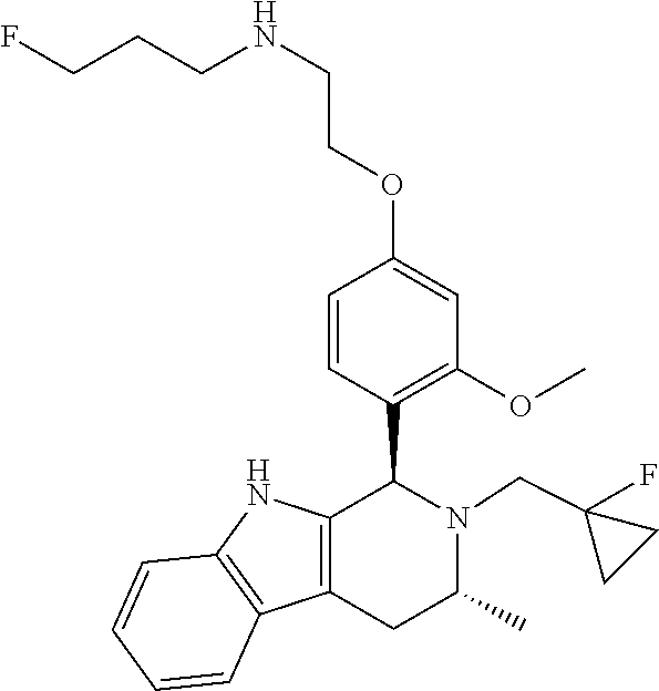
C12=C(NC3=C1CC(C)N(CC1(F)CC1)C3C1=C(OC)C=C(OCCNCCCF)C=C1)C=CC=C2
